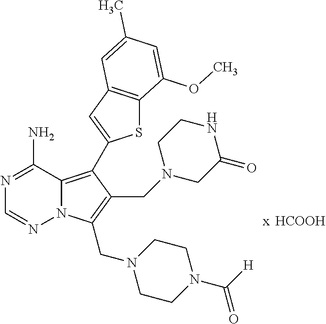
N12C(=C(C3=CC4=C(S3)C(OC)=CC(C)=C4)C(CN3CC(=O)NCC3)=C1CN1CCN(C([H])=O)CC1)C(N)=NC=N2.[HCOOH]
